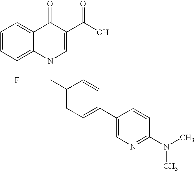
C12=C(F)C=CC=C1C(=O)C(C(O)=O)=CN2CC1=CC=C(C2=CN=C(N(C)C)C=C2)C=C1
